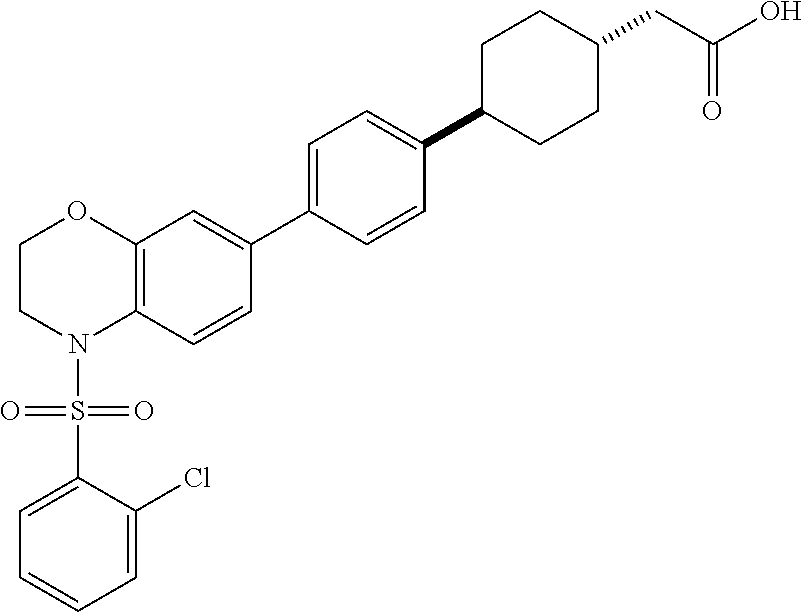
C1=C(S(N2C3=C(OCC2)C=C(C2=CC=C(C4CCC(CC(O)=O)CC4)C=C2)C=C3)(=O)=O)C(Cl)=CC=C1
